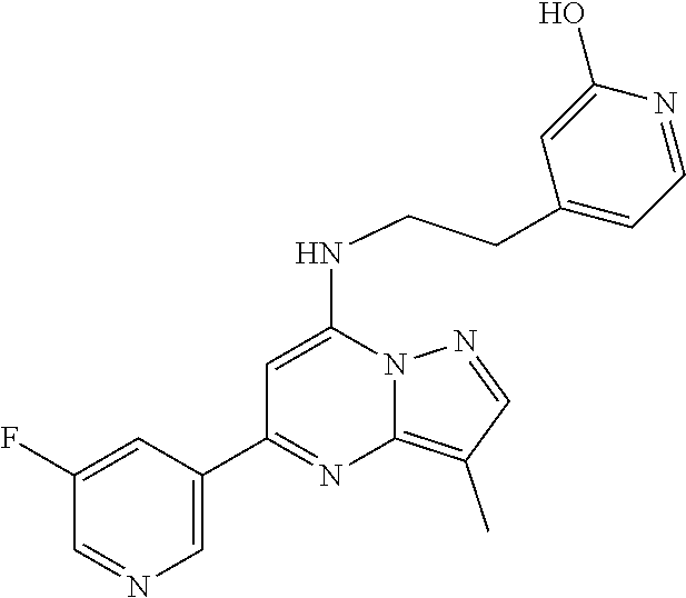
C1(C2=NC3=C(C)C=NN3C(NCCC3=CC=NC(O)=C3)=C2)=CN=CC(F)=C1
